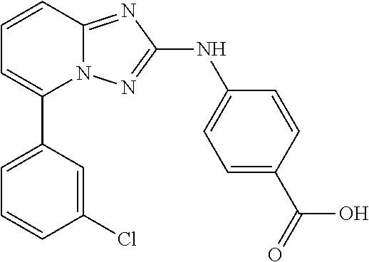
C1=CC2=NC(NC3=CC=C(C(O)=O)C=C3)=NN2C(C2=CC=CC(Cl)=C2)=C1
